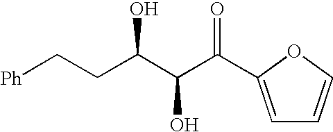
C(C(C(C(=O)C1=CC=CO1)O)O)C[Ph]
